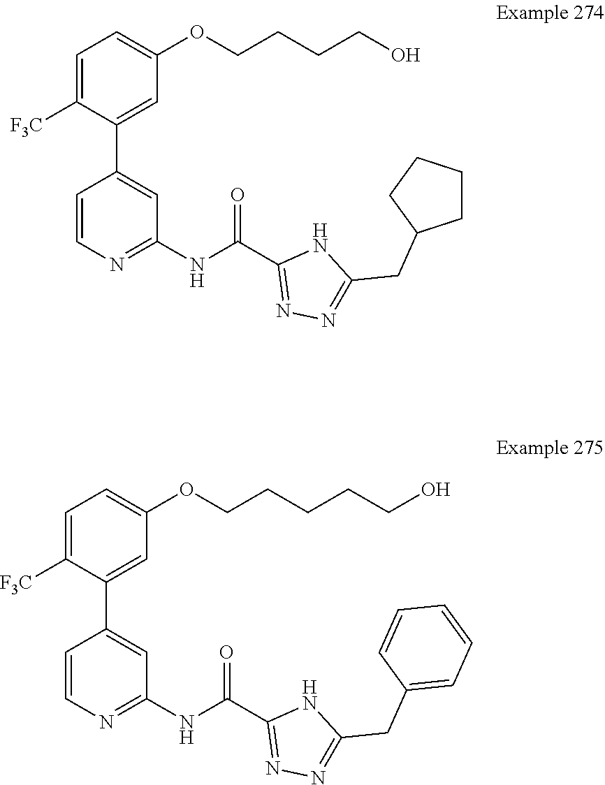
N1C(CC2=CC=CC=C2)=NN=C1C(NC1=NC=CC(C2=CC(OCCCCCO)=CC=C2[F3C])=C1)=O.N(C1=NC=CC(C2=CC(OCCCCO)=CC=C2[F3C])=C1)C(C1=NN=C(CC2CCCC2)N1)=O
